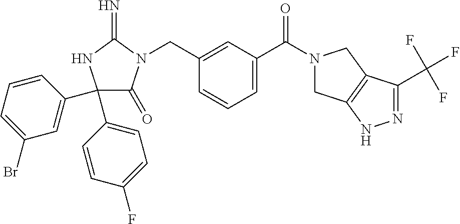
C1(C2=CC=C(F)C=C2)(C2=CC(Br)=CC=C2)C(=O)N(CC2=CC(C(=O)N3CC4=C(C3)C(C(F)(F)F)=NN4)=CC=C2)C(=N)N1
